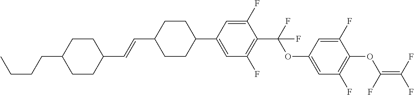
C1(C2CCC(C=CC3CCC(CCCC)CC3)CC2)=CC(F)=C(C(F)(OC2=CC(F)=C(OC(=C(F)F)F)C(F)=C2)F)C(F)=C1
